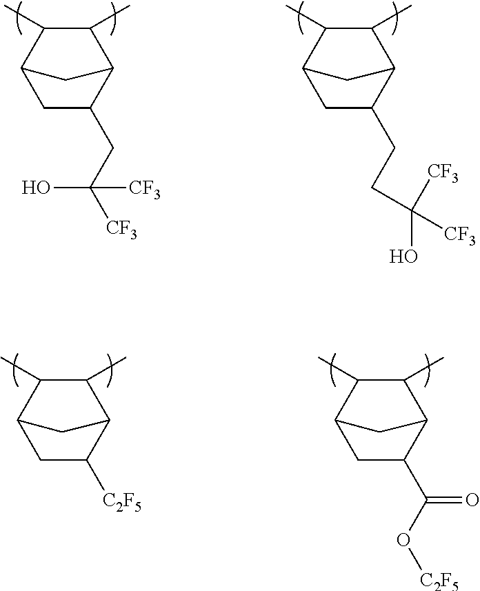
C1(C)C(C)C2C(CC([CF3])(O)[CF3])CC1C2.C1(C)C(C)C2C(CCC([CF3])([CF3])O)CC1C2.C1(C)C(C)C2C([C2F5])CC1C2.C1(C)C(C)C2C(C(O[C2F5])=O)CC1C2
